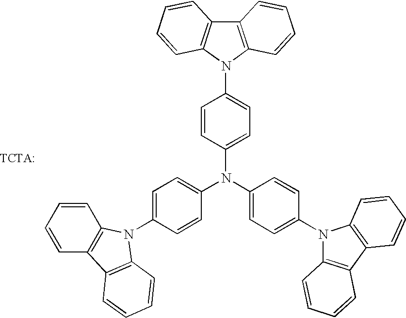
C1=CC(N(C2=CC=C(N3C4=C(C5=C3C=CC=C5)C=CC=C4)C=C2)C2=CC=C(N3C4=C(C=CC=C4)C4=C3C=CC=C4)C=C2)=CC=C1N1C2=C(C3=C1C=CC=C3)C=CC=C2
